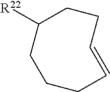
C1([R22])CCCC=CCC1
